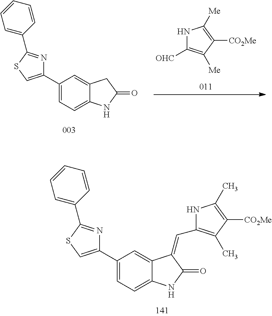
N1C([OHC])=C([Me])C([CO2Me])=C1[Me].C1(C2=CC=C3C(=C2)CC(=O)N3)=CSC(C2=CC=CC=C2)=N1.C1(C2=CC=C3C(=C2)C(=CC2=C(C)C([CO2Me])=C(C)N2)C(=O)N3)=CSC(C2=CC=CC=C2)=N1
